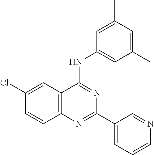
C12=C(C=C(Cl)C=C1)C(NC1=CC(C)=CC(C)=C1)=NC(C1=CC=CN=C1)=N2
